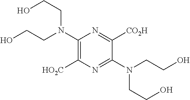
C1(N(CCO)CCO)=C([HO2C])N=C(N(CCO)CCO)C([CO2H])=N1
